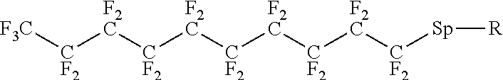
[F3C][CF2][F2C][CF2][F2C][CF2][F2C][CF2][F2C][CF2][Sp][R]
